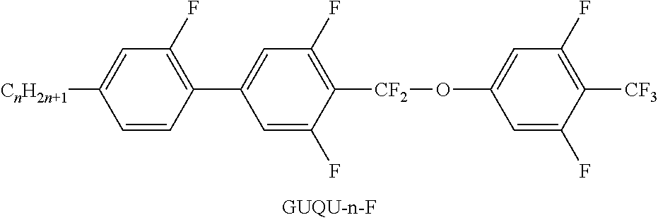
C1([CnH2n+1])=CC(F)=C(C2=CC(F)=C([CF2]OC3=CC(F)=C([CF3])C(F)=C3)C(F)=C2)C=C1
